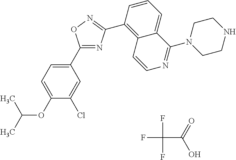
C1(C2=NC(C3=C4C(=CC=C3)C(N3CCNCC3)=NC=C4)=NO2)=CC=C(OC(C)C)C(Cl)=C1.FC(F)(F)C(=O)O
